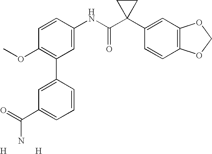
C1=CC(NC(C2(C3=CC4=C(C=C3)OCO4)CC2)=O)=CC(C2=CC(C(=O)N)=CC=C2)=C1OC.[H].[H]
